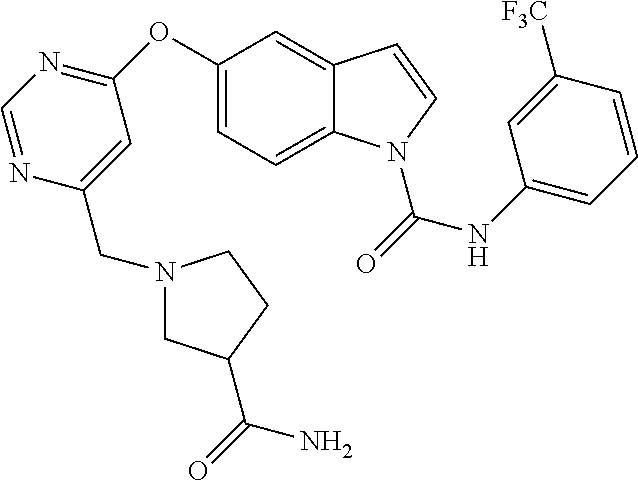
C1(OC2=NC=NC(CN3CC(C(=O)N)CC3)=C2)=CC=C2C(=C1)C=CN2C(=O)NC1=CC=CC([F3C])=C1
